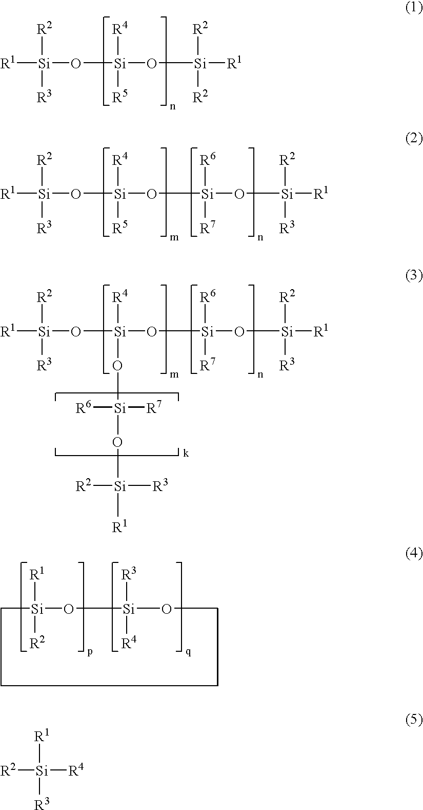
[R1][Si]([R2])([R3])O[Si](O[Si]([R2])([R2])[R1])([R5])[R4].[R1][Si]([R2])([R3])O[Si](O[Si]([R6])([R7])O[Si]([R2])([R3])[R1])([R5])[R4].[R1][Si]([R2])([R3])O[Si](O[Si]([R6])([R7])O[Si]([R2])([R3])[R1])(O[Si]([R6])([R7])O[Si]([R2])([R3])[R1])[R4].[R1][Si]1([R2])O[Si]([R3])([R4])OCCCC1.[R1][Si]([R4])([R2])[R3]
